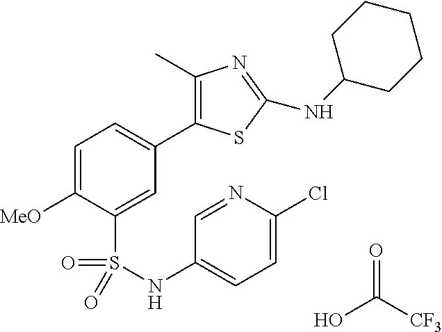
C1=C([MeO])C(S(=O)(=O)NC2=CC=C(Cl)N=C2)=CC(C2=C(C)N=C(NC3CCCCC3)S2)=C1.OC([CF3])=O
